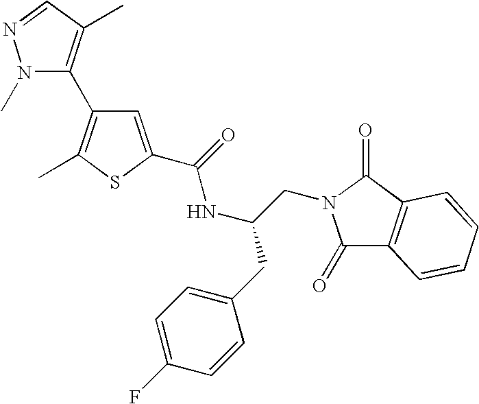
N1(C)C(C2=C(C)SC(C(NC(CN3C(=O)C4=C(C3=O)C=CC=C4)CC3=CC=C(F)C=C3)=O)=C2)=C(C)C=N1
